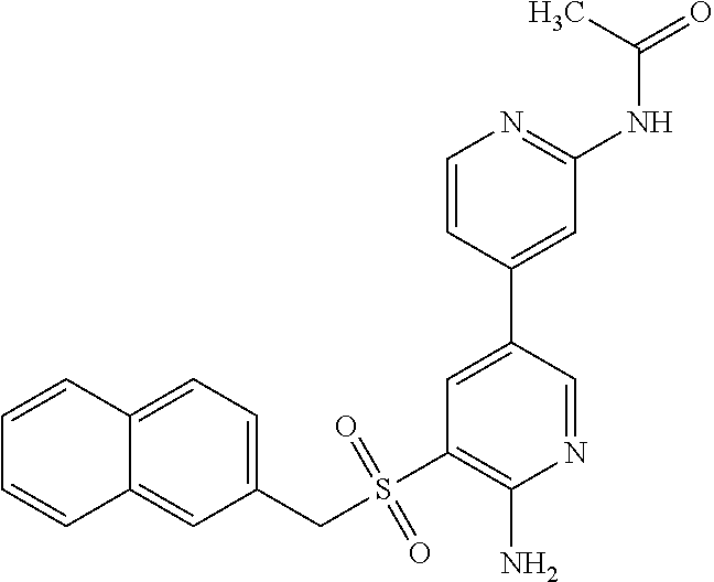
C1=C(C2=CC(NC(=O)C)=NC=C2)C=NC(N)=C1S(CC1=CC=C2C(=C1)C=CC=C2)(=O)=O
